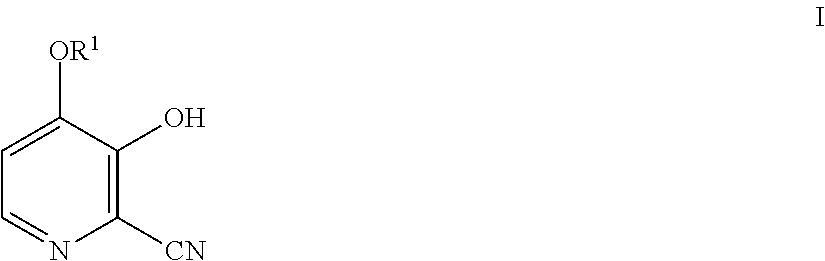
C1=C([OR1])C(O)=C([CN])N=C1
